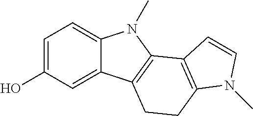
C1=C(O)C=C2C(=C1)N(C)C1=C2CCC2=C1C=CN2C
